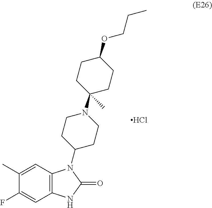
C1(C)=CC2=C(C=C1F)NC(=O)N2C1CCN(C2(C)CCC(OCCC)CC2)CC1.Cl
